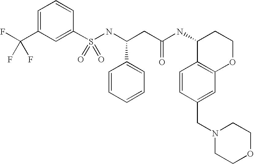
C1=C(C(F)(F)F)C=C(S(NC(CC(NC2C3=C(OCC2)C=C(CN2CCOCC2)C=C3)=O)C2=CC=CC=C2)(=O)=O)C=C1
